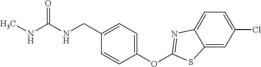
C1(OC2=NC3=CC=C(Cl)C=C3S2)=CC=C(CNC(NC)=O)C=C1
